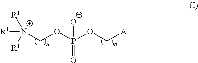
[R1][N+](COP(=O)(OC[A])[O-])([R1])[R1]
